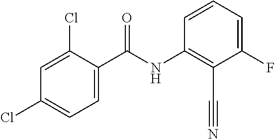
C1(Cl)=CC=C(C(NC2=C(C#N)C(F)=CC=C2)=O)C(Cl)=C1
